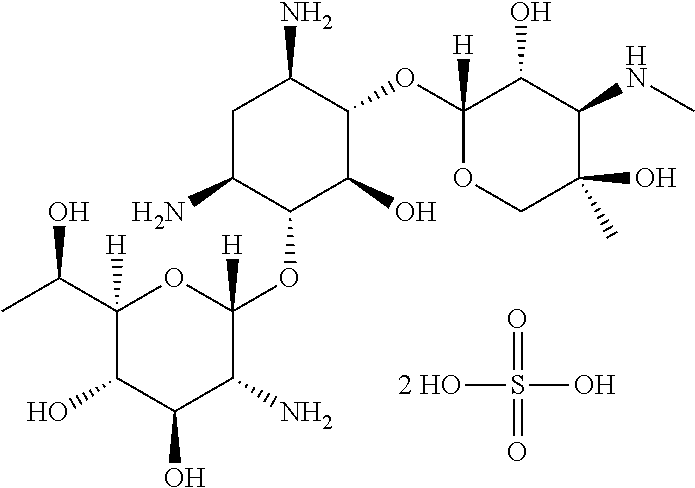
C1C(N)C(OC2([H])OC([H])(C(C)O)C(O)C(O)C2N)C(O)C(OC2([H])OCC(O)(C)C(NC)C2O)C1N.O=S(O)([2 HO])=O
